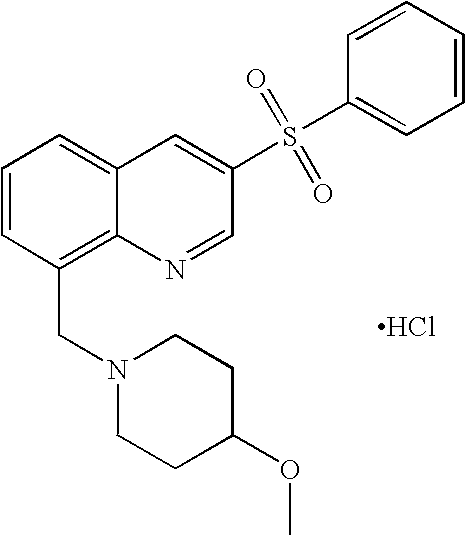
C1=CC(CN2CCC(OC)CC2)=C2C(=C1)C=C(S(C1=CC=CC=C1)(=O)=O)C=N2.Cl
